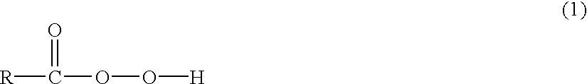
[R]C(OO[H])=O
